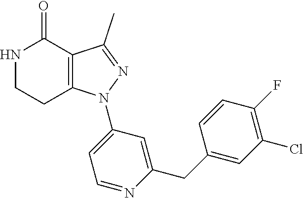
C12=C(C(C)=NN1C1=CC=NC(CC3=CC(Cl)=C(F)C=C3)=C1)C(=O)NCC2
